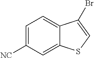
C1([NC])=CC=C2C(=C1)SC=C2Br
